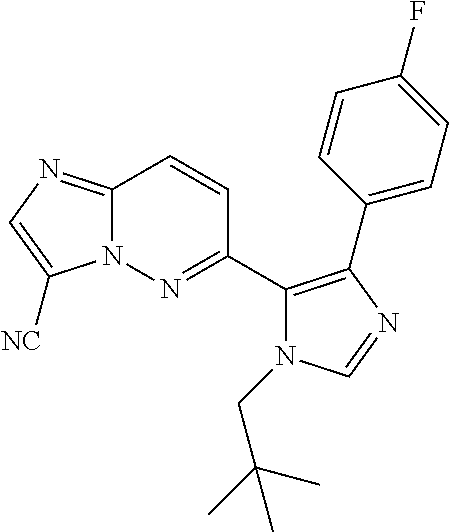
C12=NC=C([NC])N1N=C(C1=C(C3=CC=C(F)C=C3)N=CN1CC(C)(C)C)C=C2
